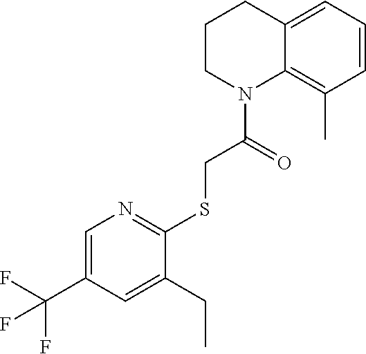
C1CN(C(=O)CSC2=NC=C(C(F)(F)F)C=C2CC)C2=C(C)C=CC=C2C1
